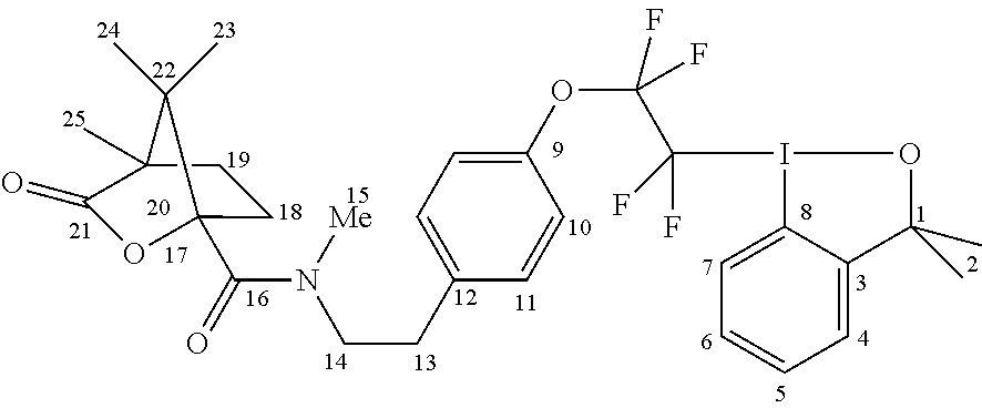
C(=O)(N([Me])CCC1=CC=C(OC(C(I2C3=CC=CC=C3C(C)(C)O2)(F)F)(F)F)C=C1)C12CCC(C)(C(=O)O1)C2(C)C
